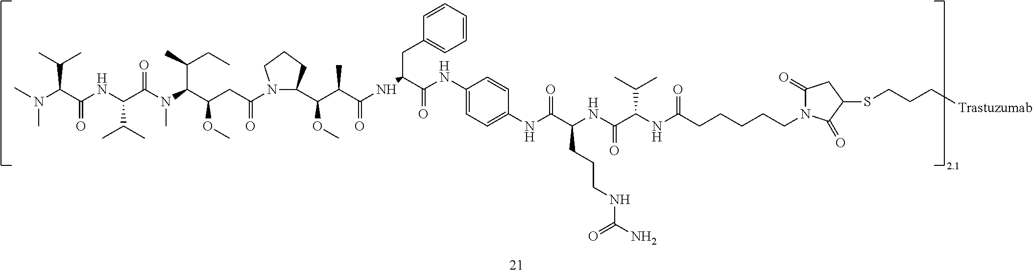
N(C(C(NC(C(N(C(C(CC(N1C(C(C(C(=O)NC(C(NC2=CC=C(NC(C(NC(C(NC(CCCCCN3C(=O)CC(SCCC[Trastuzumab])C3=O)=O)C(C)C)=O)CCCNC(N)=O)=O)C=C2)=O)CC2=CC=CC=C2)C)OC)CCC1)=O)OC)C(CC)C)C)=O)C(C)C)=O)C(C)C)(C)C
